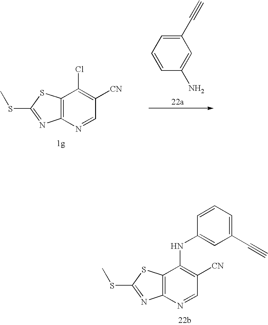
C12=C(N=CC([CN])=C1Cl)N=C(SC)S2.C1(C#C)=CC=CC(N)=C1.C12=C(N=CC([CN])=C1NC1=CC(C#C)=CC=C1)N=C(SC)S2
